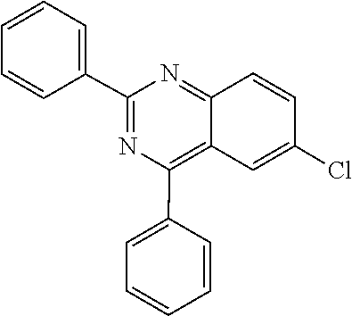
C1=CC=CC=C1C1=C2C=C(Cl)C=CC2=NC(C2=CC=CC=C2)=N1
